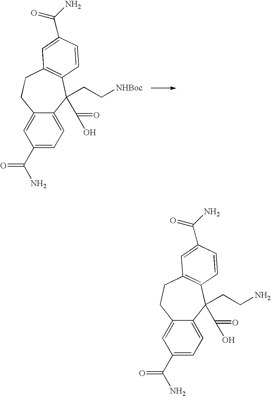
C12=CC(C(N)=O)=CC=C1C(CC[NHBoc])(C(O)=O)C1=C(CC2)C=C(C(N)=O)C=C1.C12=CC(C(N)=O)=CC=C1C(CCN)(C(O)=O)C1=C(CC2)C=C(C(N)=O)C=C1
